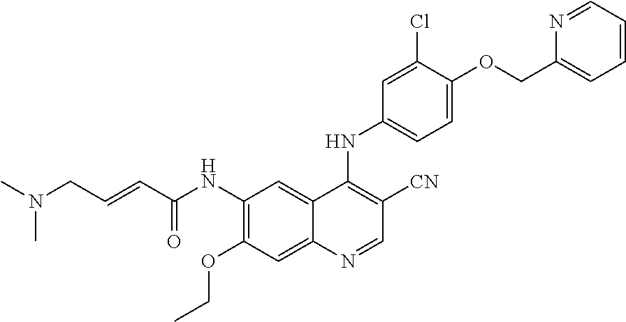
C1(NC(C=CCN(C)C)=O)=C(OCC)C=C2C(=C1)C(NC1=CC=C(OCC3=CC=CC=N3)C(Cl)=C1)=C([CN])C=N2
